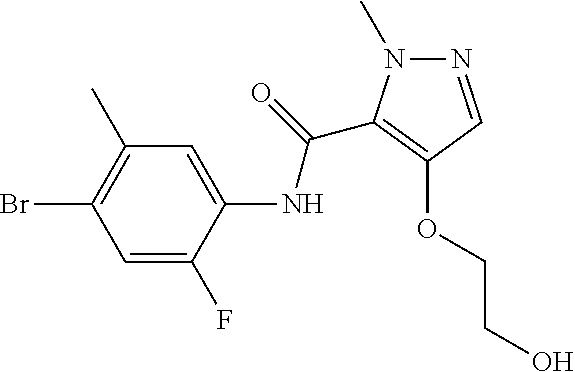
N1=CC(OCCO)=C(C(=O)NC2=CC(C)=C(Br)C=C2F)N1C
